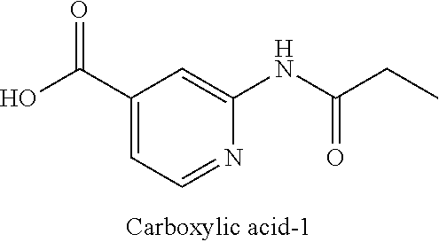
C1(C(O)=O)=CC=NC(NC(CC)=O)=C1
